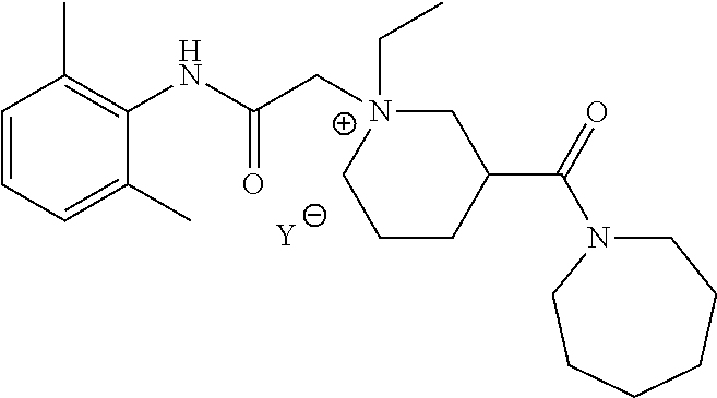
[Y].C1=CC=C(C)C(NC(C[N+]2(CC)CC(C(N3CCCCCC3)=O)CCC2)=O)=C1C
